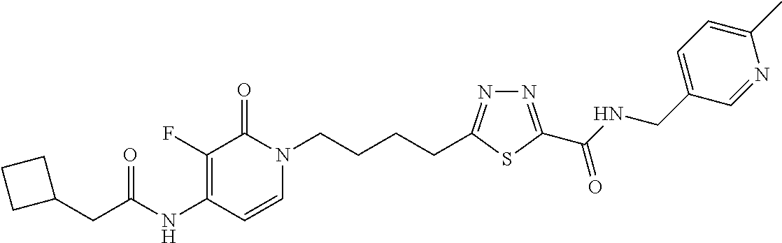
C1(NC(=O)CC2CCC2)=C(F)C(=O)N(CCCCC2=NN=C(C(NCC3=CC=C(C)N=C3)=O)S2)C=C1
